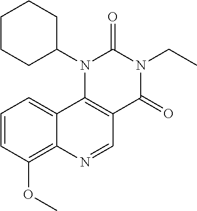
C1=CC(OC)=C2C(=C1)C1=C(C=N2)C(=O)N(CC)C(=O)N1C1CCCCC1
